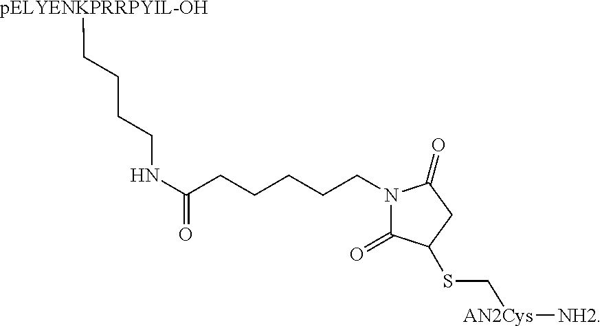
C1(=O)N(CCCCCC(NCCCC[pELYENKPRRPYIL-OH])=O)C(=O)CC1SC[AN2Cys][NH2]
